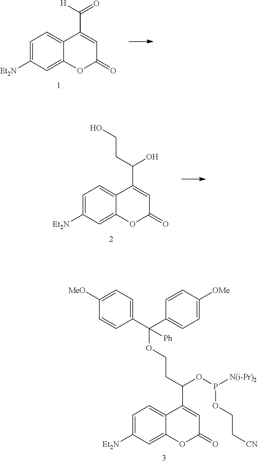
C1=C([Et2N])C=C2C(=C1)C(C([H])=O)=CC(=O)O2.C1=C([Et2N])C=C2C(=C1)C(C(CCO)O)=CC(=O)O2.C1=C([Et2N])C=C2C(=C1)C(C(CCOC(C1=CC=C([OMe])C=C1)(C1=CC=C([MeO])C=C1)[Ph])OP([N(i-Pr)2])OCC[CN])=CC(=O)O2
